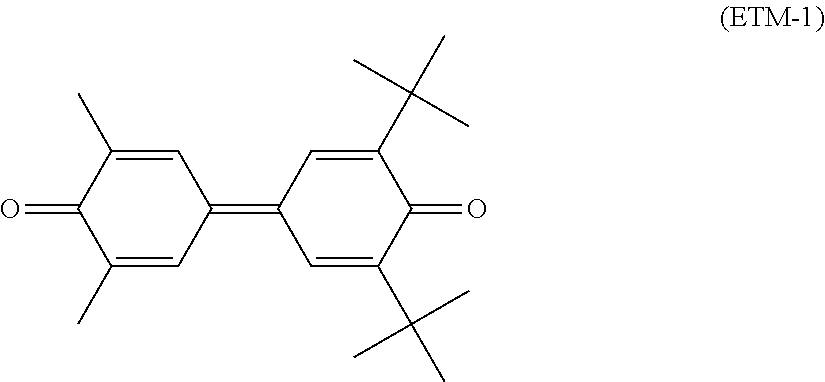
C1(=O)C(C)=CC(=C2C=C(C(C)(C)C)C(=O)C(C(C)(C)C)=C2)C=C1C
